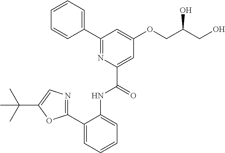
C1(C2=NC(C(=O)NC3=CC=CC=C3C3=NC=C(C(C)(C)C)O3)=CC(OCC(CO)O)=C2)=CC=CC=C1
